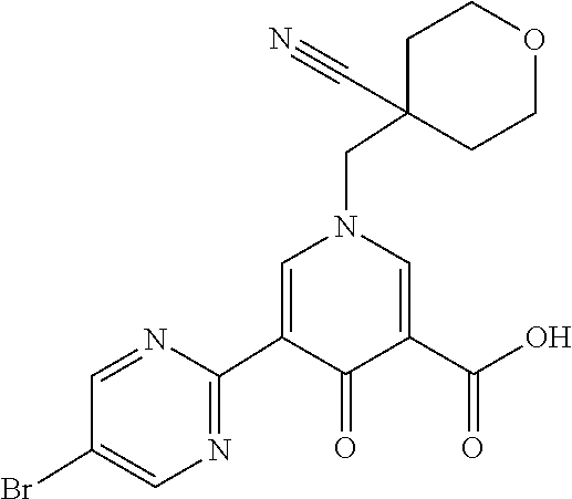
C1(C2=NC=C(Br)C=N2)=CN(CC2(C#N)CCOCC2)C=C(C(O)=O)C1=O
